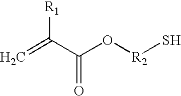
C=C(C(O[R2]S)=O)[R1]
